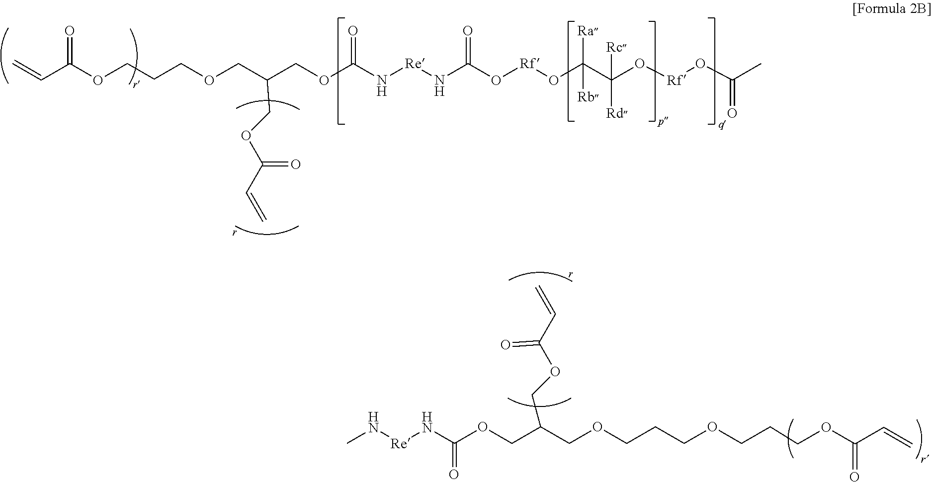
N([Re]NC(=O)OCC(COCCCOCCCOC(=O)C=C)COC(C=C)=O)C.C(C(O[Rf]OC(=O)C)([Rc])[Rd])([Ra])([Rb])O[Rf]OC(=O)N[Re]NC(OCC(COCCCOC(C=C)=O)COC(C=C)=O)=O
